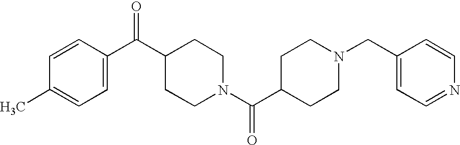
C1=CC(C(=O)C2CCN(C(=O)C3CCN(CC4=CC=NC=C4)CC3)CC2)=CC=C1C
